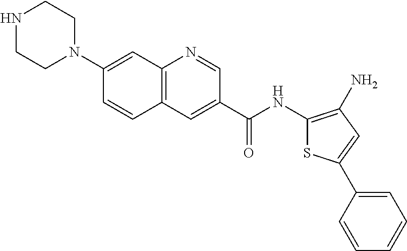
N1CCN(C2=CC3=C(C=C2)C=C(C(NC2=C(N)C=C(C4=CC=CC=C4)S2)=O)C=N3)CC1
